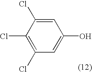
C1=C(O)C=C(Cl)C(Cl)=C1Cl
